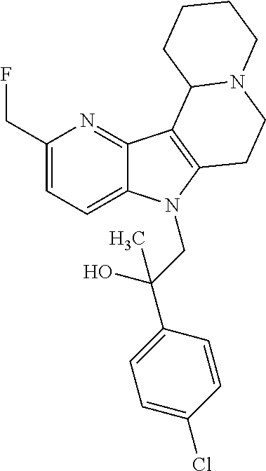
C1(CF)=CC=C2C(=N1)C1=C(N2CC(C2=CC=C(Cl)C=C2)(O)C)CCN2C1CCCC2
